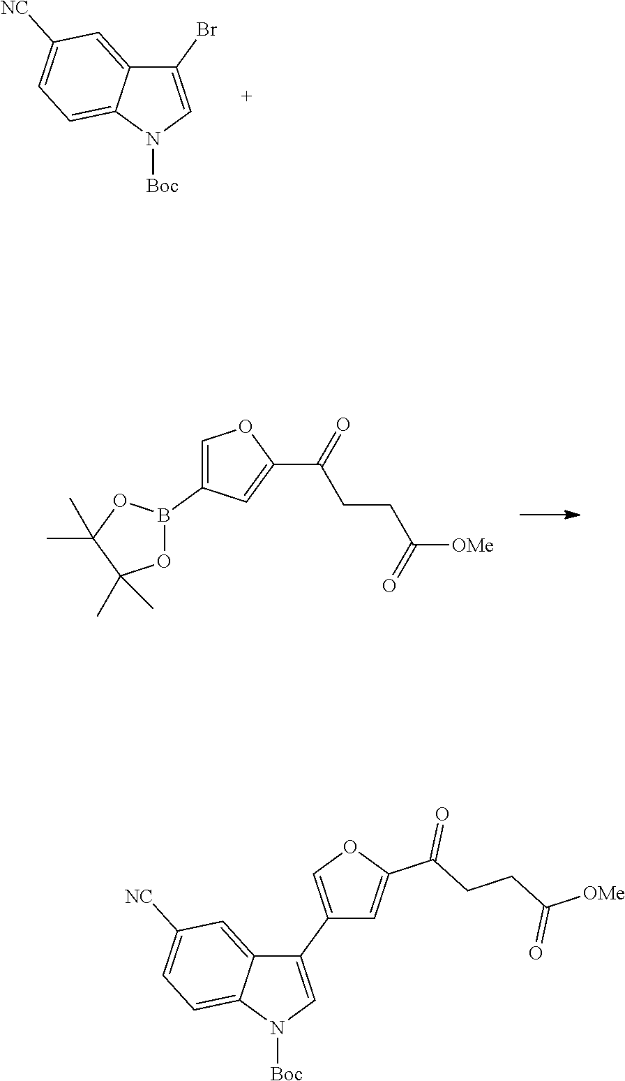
N1([Boc])C=C(Br)C2=CC([NC])=CC=C12.C1(B2OC(C)(C)C(C)(C)O2)=COC(C(=O)CCC(=O)[OMe])=C1.N1([Boc])C=C(C2=COC(C(CCC([OMe])=O)=O)=C2)C2=CC([NC])=CC=C12
